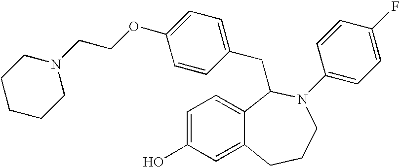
C12=CC=C(O)C=C1CCCN(C1=CC=C(F)C=C1)C2CC1=CC=C(OCCN2CCCCC2)C=C1
